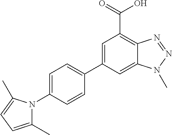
C12=CC(C3=CC=C(N4C(C)=CC=C4C)C=C3)=CC(C(=O)O)=C1N=NN2C
